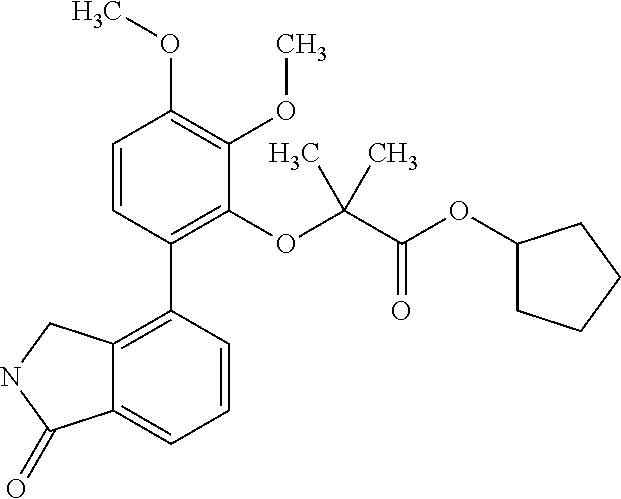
C12=C(C3=C(OC(C(OC4CCCC4)=O)(C)C)C(OC)=C(OC)C=C3)C=CC=C1C(=O)NC2
